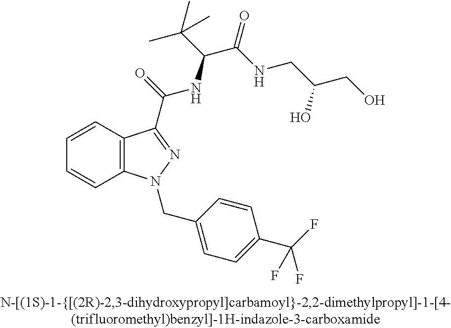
C1=CC2=C(C=C1)N(CC1=CC=C(C(F)(F)F)C=C1)N=C2C(=O)NC(C(=O)NCC(CO)O)C(C)(C)C
